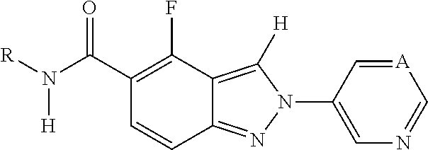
C12=NN(C3=CN=C[A]=C3)C([H])=C1C(F)=C(C(N([R])[H])=O)C=C2
